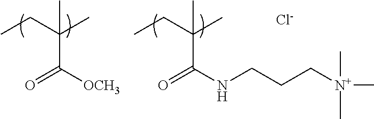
CCC(C)(C)C([OCH3])=O.CCC(C)(C)C(NCCC[N+](C)(C)C)=O.[Cl-]
